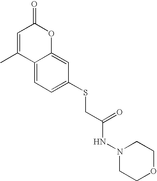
C12=CC=C(SCC(NN3CCOCC3)=O)C=C1OC(=O)C=C2C
